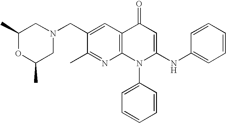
N1=C(C)C(CN2CC(C)OC(C)C2)=CC2=C1N(C1=CC=CC=C1)C(NC1=CC=CC=C1)=CC2=O
